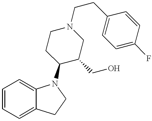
C1=CC=C2C(=C1)N(C1C(CO)CN(CCC3=CC=C(F)C=C3)CC1)CC2
